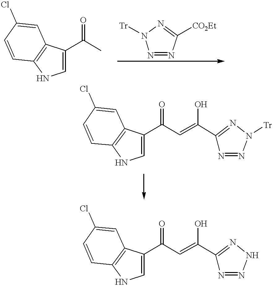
C1=C(C(C)=O)C2=C(N1)C=CC(Cl)=C2.N1=NC([CO2Et])=NN1[Tr].C1=C(C(C=C(C2=NN([Tr])N=N2)O)=O)C2=C(N1)C=CC(Cl)=C2.C1=C(C(C=C(C2=NNN=N2)O)=O)C2=C(N1)C=CC(Cl)=C2
